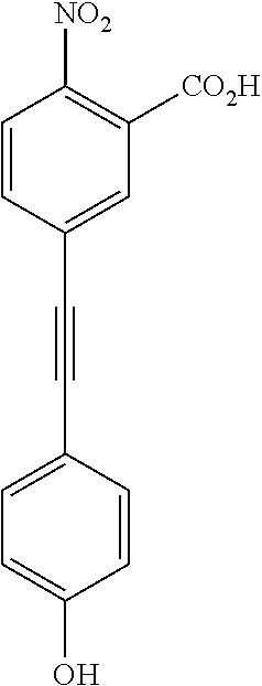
C1=CC([NO2])=C([CO2H])C=C1C#CC1=CC=C(O)C=C1
